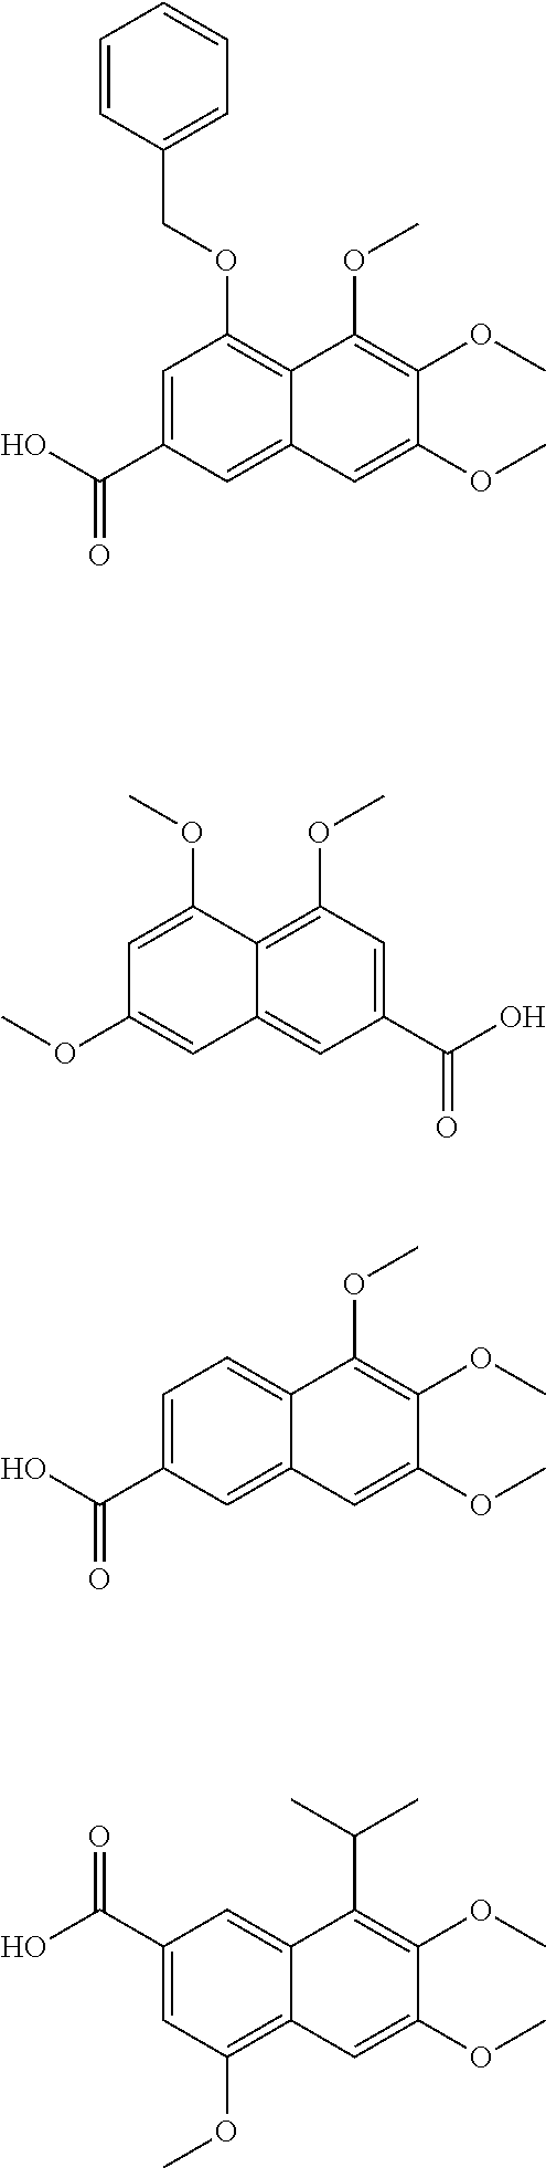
C1=C(C(O)=O)C=C2C(=C1OCC1=CC=CC=C1)C(OC)=C(OC)C(OC)=C2.C1(OC)=C2C(=CC(C(O)=O)=C1)C=C(OC)C=C2OC.C1=C(C(O)=O)C=C2C(=C1)C(OC)=C(OC)C(OC)=C2.C1(C(O)=O)=CC(OC)=C2C(=C1)C(C(C)C)=C(OC)C(OC)=C2
